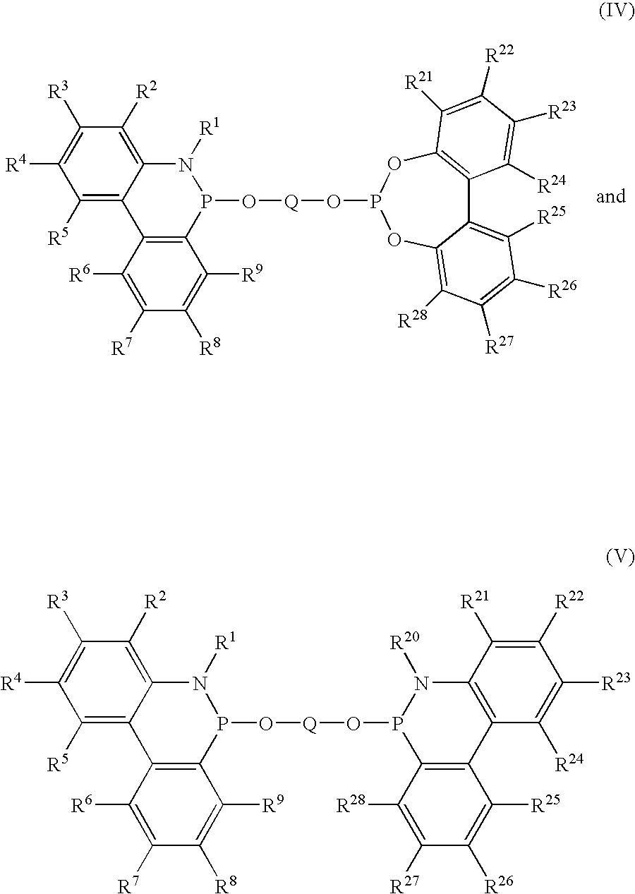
C1([R5])=C2C(=C([R2])C([R3])=C1[R4])N([R1])P(O[Q]OP1OC3=C(C4=C([R25])C([R26])=C([R27])C([R28])=C4O1)C([R24])=C([R23])C([R22])=C3[R21])C1=C2C([R6])=C([R7])C([R8])=C1[R9].C1([R5])=C2C(=C([R2])C([R3])=C1[R4])N([R1])P(O[Q]OP1C3=C(C4=C(N1[R20])C([R21])=C([R22])C([R23])=C4[R24])C([R25])=C([R26])C([R27])=C3[R28])C1=C2C([R6])=C([R7])C([R8])=C1[R9]
